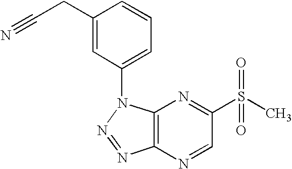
C12=C(N(C3=CC=CC(CC#N)=C3)N=N1)N=C(S(C)(=O)=O)C=N2
